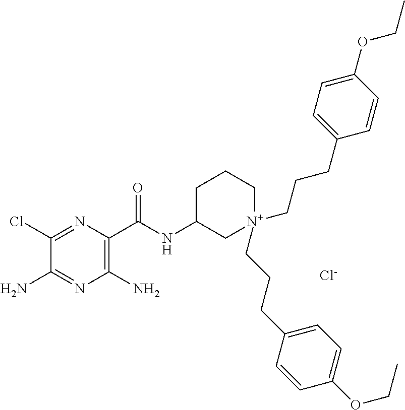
C1(Cl)=NC(C(NC2C[N+](CCCC3=CC=C(OCC)C=C3)(CCCC3=CC=C(OCC)C=C3)CCC2)=O)=C(N)N=C1N.[Cl-]
